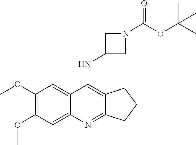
C1(OC)=C(OC)C=C2C(=C1)C(NC1CN(C(OC(C)(C)C)=O)C1)=C1C(=N2)CCC1
